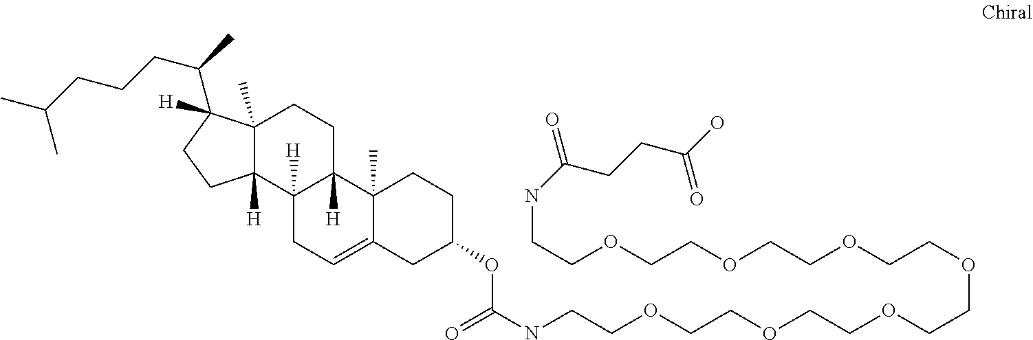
C1(OC(NCCOCCOCCOCCOCCOCCOCCOCCNC(=O)CCC(O)=O)=O)CCC2(C)C(=CCC3([H])C2([H])CCC2(C)C3([H])CCC2(C(CCCC(C)C)C)[H])C1
